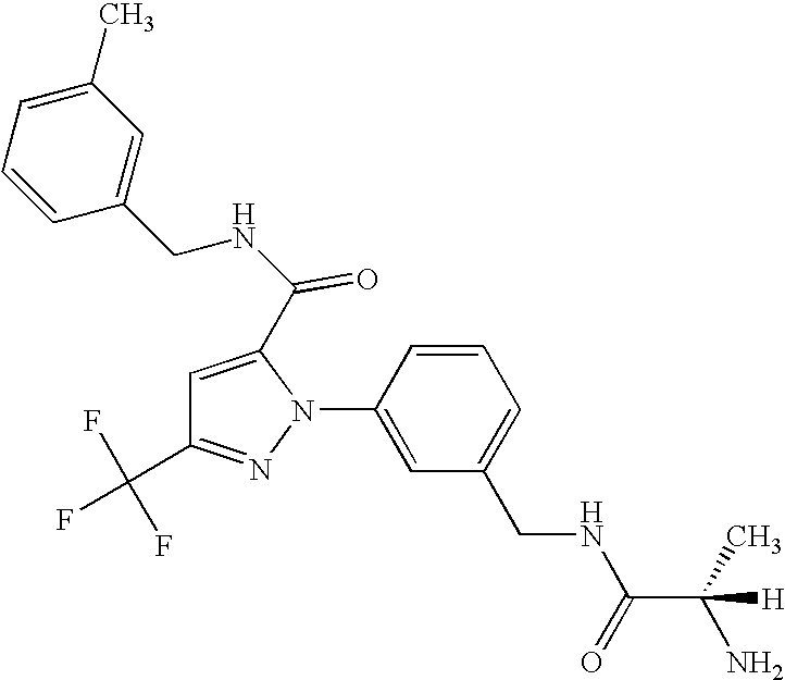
C1=CC(N2C(C(NCC3=CC(C)=CC=C3)=O)=CC(C(F)(F)F)=N2)=CC(CNC(C(C)(N)[H])=O)=C1
